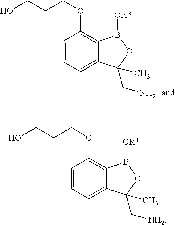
C1=CC=C2C(=C1OCCCO)B([OR*])OC2(CN)C.C1=CC=C2C(=C1OCCCO)B([OR*])OC2(C[NH2])C
